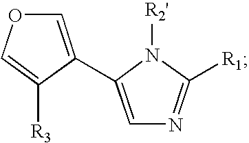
C1=C([R3])C(C2=CN=C([R1])N2[R2'])=CO1
